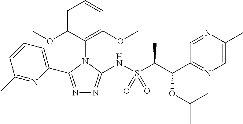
C1(C)=NC(C2=NN=C(NS(C(C(OC(C)C)C3=NC=C(C)N=C3)C)(=O)=O)N2C2=C(OC)C=CC=C2OC)=CC=C1
